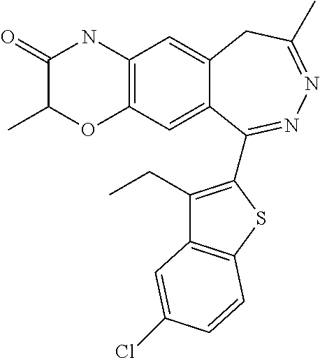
C12=C(C=C3C(=C1)CC(C)=NN=C3C1=C(CC)C3=C(S1)C=CC(Cl)=C3)OC(C)C(=O)N2
